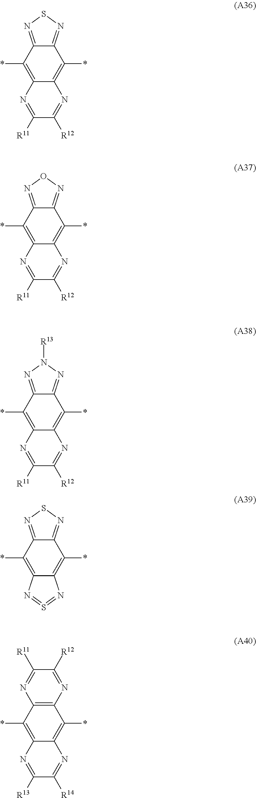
C12=NSN=C1C(*)=C1C(=C2*)N=C([R11])C([R12])=N1.C12=NON=C1C(*)=C1C(=C2*)N=C([R11])C([R12])=N1.C12=NN([R13])N=C1C(*)=C1C(=C2*)N=C([R11])C([R12])=N1.C12=NSN=C1C(*)=C1C(=C2*)N=S=N1.C12=C(C(*)=C3C(=C1*)N=C([R13])C([R14])=N3)N=C([R12])C([R11])=N2
